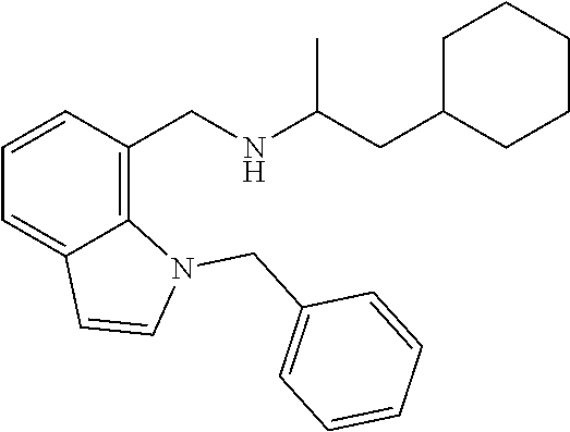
C(CC1CCCCC1)(NCC1=C2N(CC3=CC=CC=C3)C=CC2=CC=C1)C
